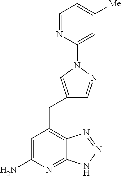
C1=C(N)N=C2C(=C1CC1=CN(C3=CC([Me])=CC=N3)N=C1)N=NN2
